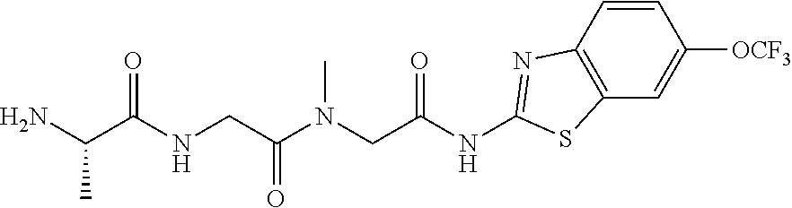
N(C(CNC(C(N)C)=O)=O)(CC(NC1=NC2=C(C=C([OCF3])C=C2)S1)=O)C
